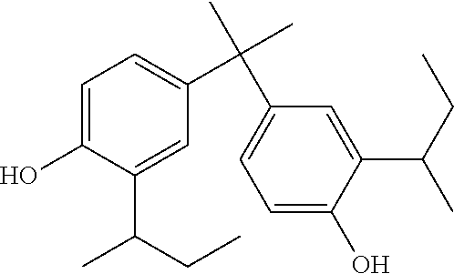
C1=C(O)C(C(CC)C)=CC(C(C)(C)C2=CC=C(O)C(C(CC)C)=C2)=C1
